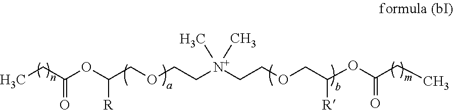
CCC(=O)OC([R])COCC[N+](CCOCC([R])OC(=O)CC)(C)C
